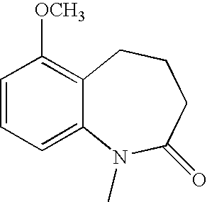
C1=CC=C2C(=C1[OCH3])CCCC(=O)N2C
